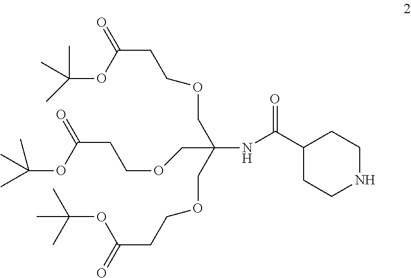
C1(C(NC(COCCC(OC(C)(C)C)=O)(COCCC(OC(C)(C)C)=O)COCCC(=O)OC(C)(C)C)=O)CCNCC1
